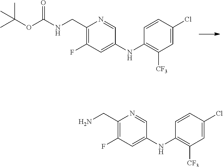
C1(F)=C(CNC(=O)OC(C)(C)C)N=CC(NC2=C([CF3])C=C(Cl)C=C2)=C1.C1(F)=C(CN)N=CC(NC2=C([CF3])C=C(Cl)C=C2)=C1
